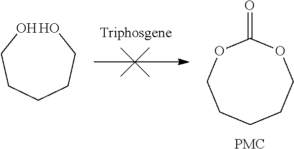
OCCCCCO.[Triphosgene].O=C1OCCCCCO1.[PMC]
